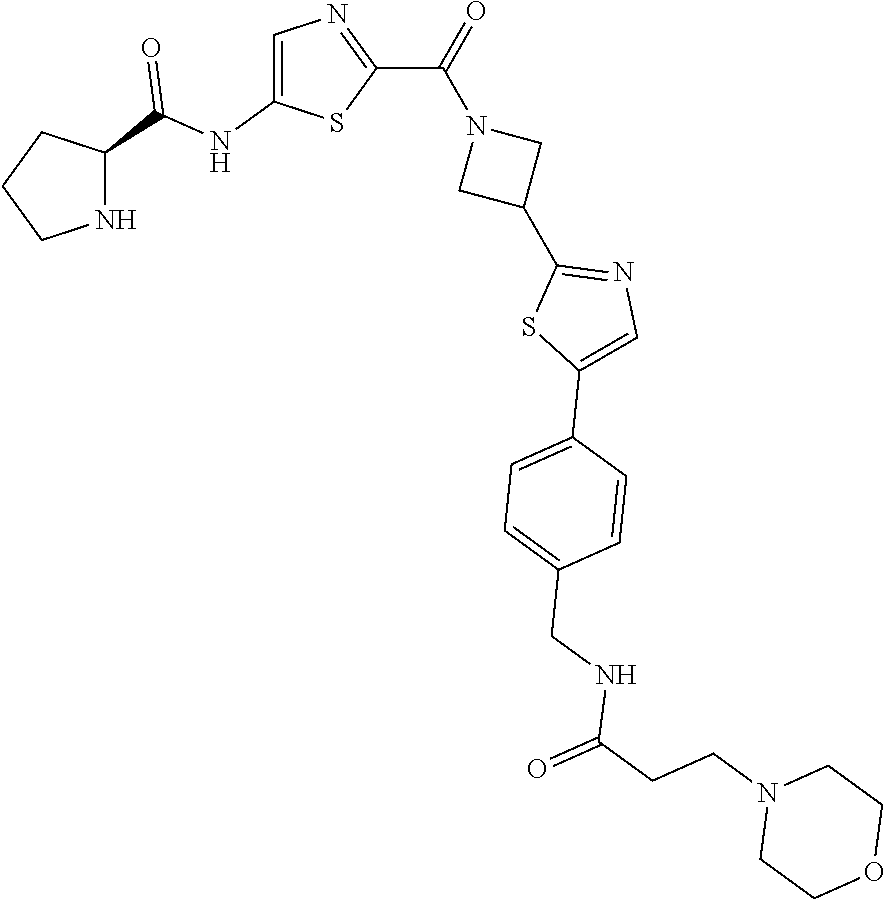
C1CNC(C(NC2=CN=C(C(=O)N3CC(C4=NC=C(C5=CC=C(CNC(CCN6CCOCC6)=O)C=C5)S4)C3)S2)=O)C1
